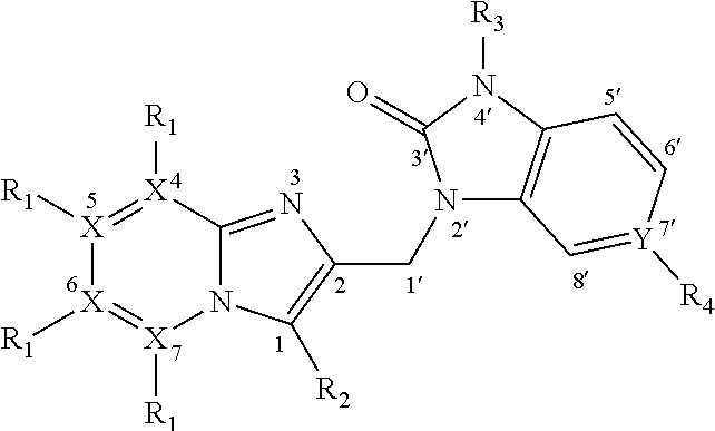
N12C(=NC(CN3C4=C(N([R3])C3=O)C=C[Y]([R4])=C4)=C1[R2])[X]([R1])=[X]([R1])[X]([R1])=[X]2[R1]
